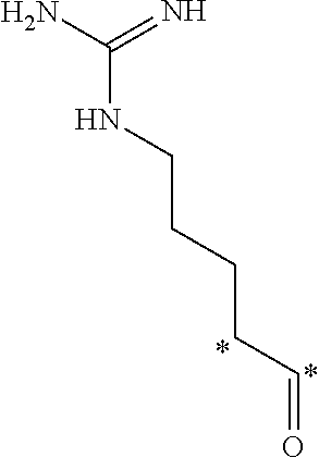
C(CCCC=O)NC(N)=N
